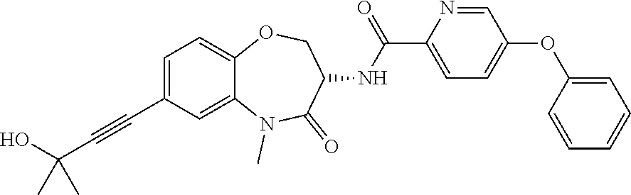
C1=C(C#CC(O)(C)C)C=C2C(=C1)OCC(NC(C1=CC=C(OC3=CC=CC=C3)C=N1)=O)C(=O)N2C
